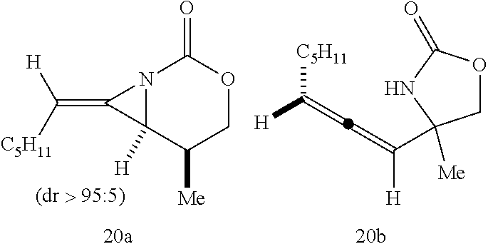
N12C([H])(C1=C([C5H11])[H])C([Me])COC2=O.C(=C)([C5H11])[H].C(=C)([H])C1([Me])COC(=O)N1
